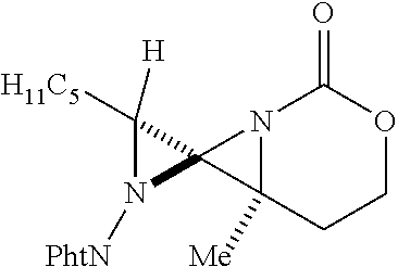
N12C([Me])(CCOC1=O)C21C([H])([H11C5])N1[PhtN]
